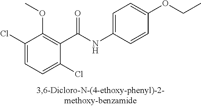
C1(Cl)=CC=C(Cl)C(C(=O)NC2=CC=C(OCC)C=C2)=C1OC
